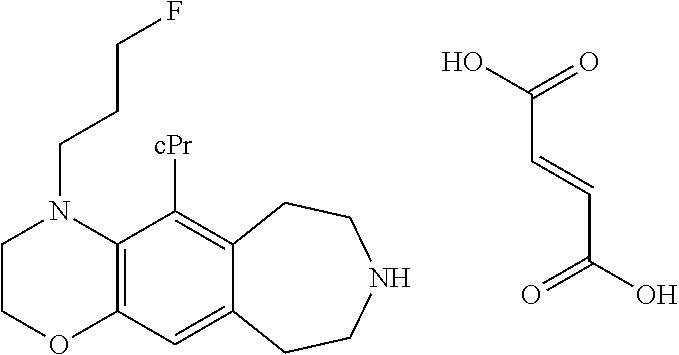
C(C=CC(=O)O)(=O)O.C12=C(C=C3C(=C1[cPr])CCNCC3)OCCN2CCCF
